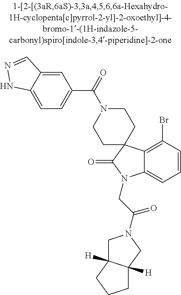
C12=C(Br)C=CC=C1N(CC(=O)N1CC3([H])C([H])(C1)CCC3)C(=O)C21CCN(C(=O)C2=CC=C3C(=C2)C=NN3)CC1
